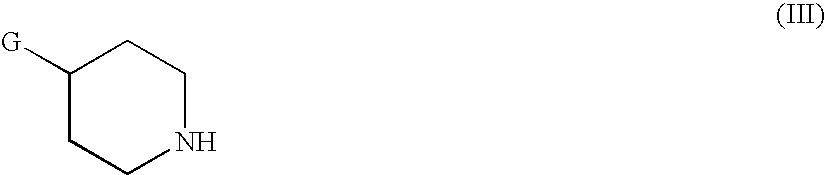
C1([G])CCNCC1
